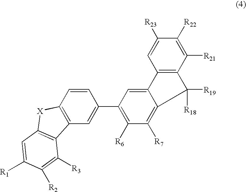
C1(C2=C([R6])C([R7])=C3C(=C2)C2=C(C([R21])=C([R22])C([R23])=C2)C3([R19])[R18])=CC2=C(C=C1)[X]C1=C2C([R3])=C([R2])C([R1])=C1
